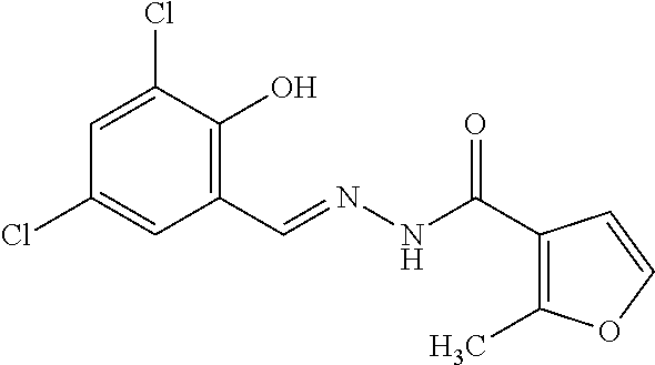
C1=C(Cl)C(O)=C(C=NNC(C2=C(C)OC=C2)=O)C=C1Cl
